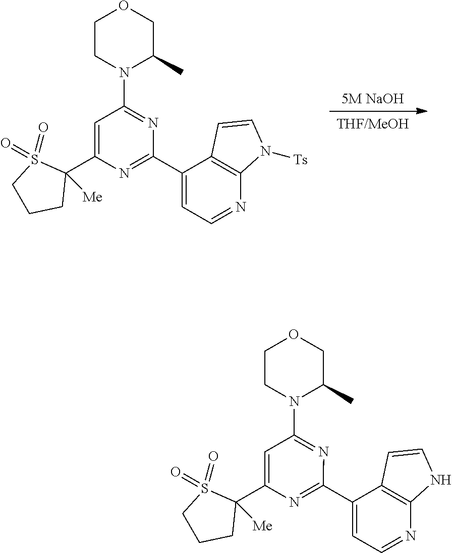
[THF/MeOH].[5M NaOH].C1(C2([Me])S(=O)(=O)CCC2)=CC(N2C(C)COCC2)=NC(C2=CC=NC3=C2C=CN3[Ts])=N1.C1(C2([Me])S(=O)(=O)CCC2)=CC(N2C(C)COCC2)=NC(C2=CC=NC3=C2C=CN3)=N1
